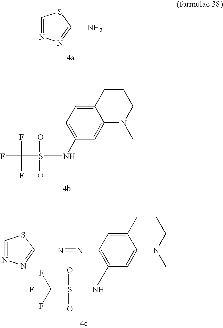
C1=NN=C(N)S1.C12=CC=C(NS(C(F)(F)F)(=O)=O)C=C1N(C)CCC2.C12=CC(N=NC3=NN=CS3)=C(NS(C(F)(F)F)(=O)=O)C=C1N(C)CCC2
